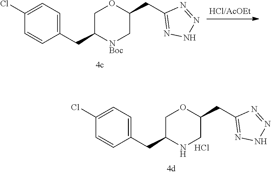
C1(Cl)=CC=C(CC2[NBoc]CC(CC3=NNN=N3)OC2)C=C1.C1(Cl)=CC=C(CC2NCC(CC3=NNN=N3)OC2)C=C1.Cl
